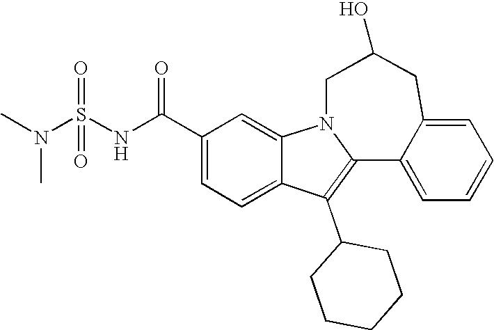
C1(C(NS(N(C)C)(=O)=O)=O)=CC=C2C(=C1)N1C(=C2C2CCCCC2)C2=CC=CC=C2CC(O)C1
